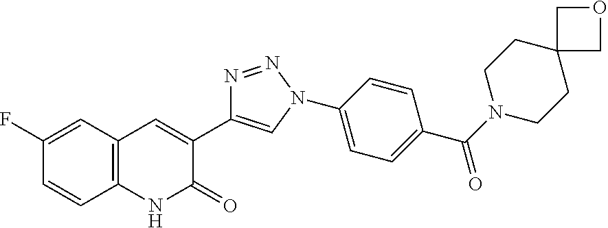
C12=C(C=C(F)C=C1)C=C(C1=CN(C3=CC=C(C(=O)N4CCC5(CC4)COC5)C=C3)N=N1)C(=O)N2
